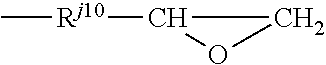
C[Rj10]C1OC1
